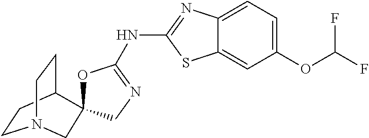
C1CC2CCN1CC21OC(NC2=NC3=CC=C(OC(F)F)C=C3S2)=NC1
